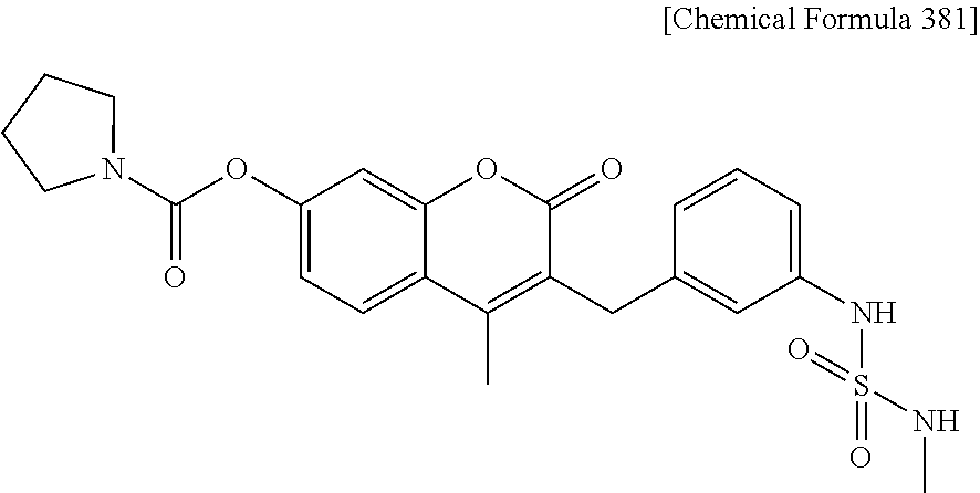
O(C1=CC=C2C(=C1)OC(=O)C(CC1=CC(NS(=O)(=O)NC)=CC=C1)=C2C)C(=O)N1CCCC1
